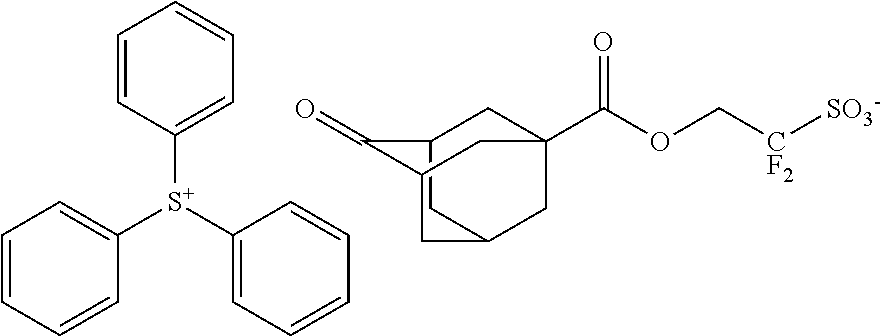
C1=CC=CC([S+](C2=CC=CC=C2)C2=CC=CC=C2)=C1.C12CC3CC(C(OC[CF2][SO3-])=O)(C1)CC(C3)C2=O
